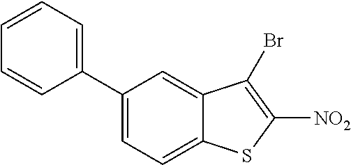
C1(C2=CC=CC=C2)=CC=C2C(=C1)C(Br)=C([NO2])S2
